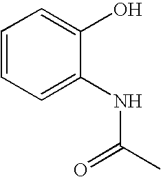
C1=CC=C(NC(C)=O)C(O)=C1
